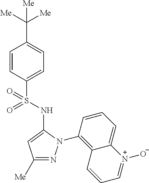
C1=CC(S(=O)(NC2=CC([Me])=NN2C2=C3C(=CC=C2)[N+]([O-])=CC=C3)=O)=CC=C1C([Me])([Me])[Me]
